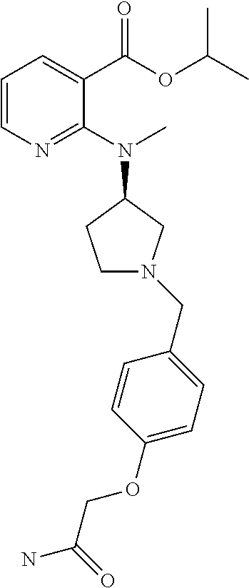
C1=CC(OCC(N)=O)=CC=C1CN1CCC(N(C)C2=NC=CC=C2C(=O)OC(C)C)C1
